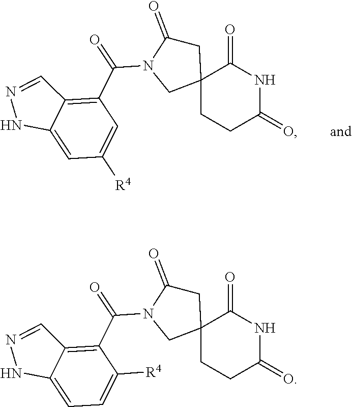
C1C(=O)N(C(=O)C2=C3C(=CC([R4])=C2)NN=C3)CC12CCC(=O)NC2=O.C1C(=O)N(C(=O)C2=C3C(=CC=C2[R4])NN=C3)CC12CCC(=O)NC2=O
